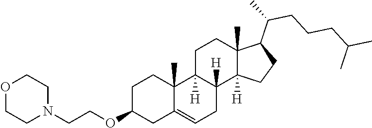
C1(OCCN2CCOCC2)CC2=CCC3([H])C([H])(C2(C)CC1)CCC1(C)C3([H])CCC1C(C)CCCC(C)C
